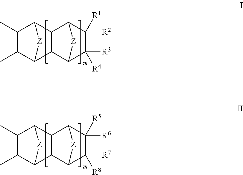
C1(C)C(C)C2[Z]C1C1C2C2C([R4])([R3])C([R1])([R2])C1[Z]2.C1(C)C(C)C2[Z]C1C1C2C2C([R8])([R7])C([R5])([R6])C1[Z]2
